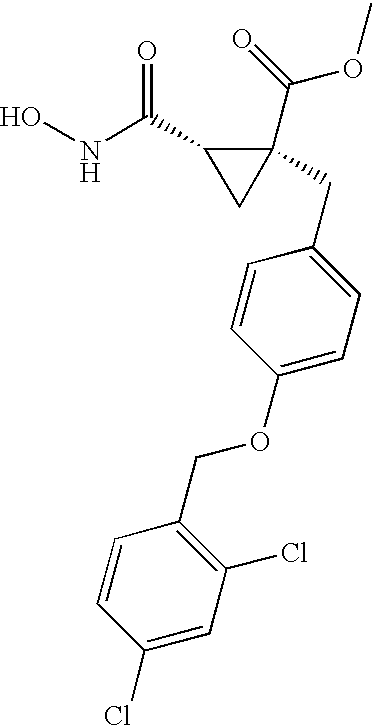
ONC(C1CC1(C(OC)=O)CC1=CC=C(OCC2=C(Cl)C=C(Cl)C=C2)C=C1)=O
